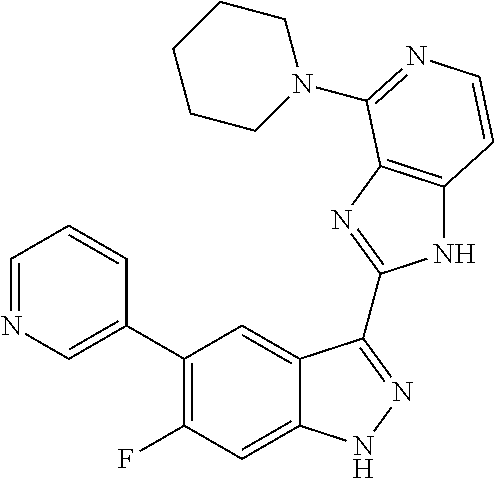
C1=C(C2=C(F)C=C3C(=C2)C(C2=NC4=C(N2)C=CN=C4N2CCCCC2)=NN3)C=CC=N1
